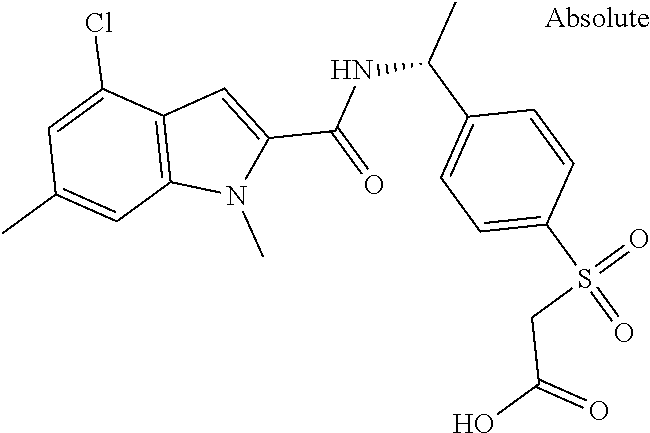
C1=C(S(=O)(=O)CC(O)=O)C=CC(C(C)NC(=O)C2=CC3=C(N2C)C=C(C)C=C3Cl)=C1
